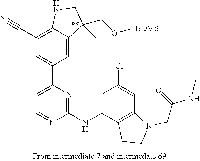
C1(C#N)=C2C(=CC(C3=CC=NC(NC4=CC(Cl)=CC5=C4CCN5CC(NC)=O)=N3)=C1)C(CO[TBDMS])(C)CN2
